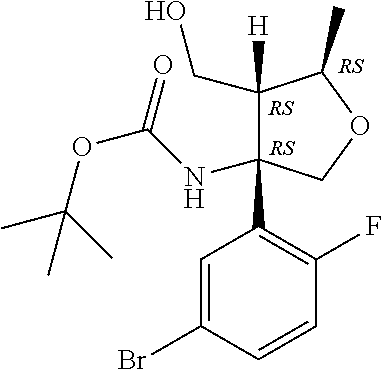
C1(CO)([H])C(NC(OC(C)(C)C)=O)(C2=C(F)C=CC(Br)=C2)COC1C
